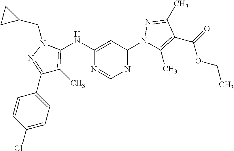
C1(C2=CC=C(Cl)C=C2)=NN(CC2CC2)C(NC2=CC(N3C(C)=C(C(=O)OCC)C(C)=N3)=NC=N2)=C1C
